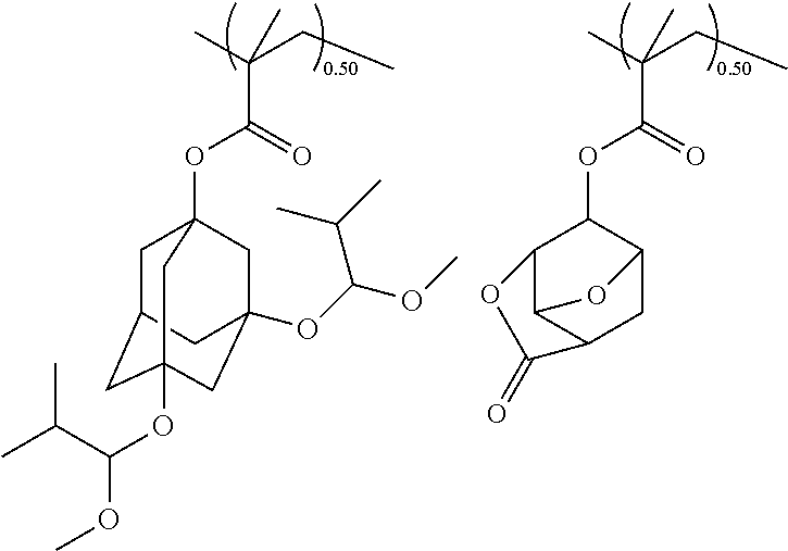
O=C(OC1C2C3C(CC1O3)C(=O)O2)C(C)(C)CC.O=C(OC12CC3CC(OC(C(C)C)OC)(CC(OC(OC)C(C)C)(C1)C3)C2)C(C)(C)CC
